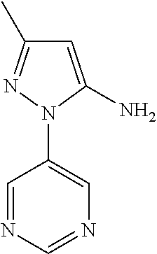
C1=NC=NC=C1N1C(N)=CC(C)=N1
